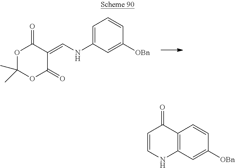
C1=C(NC=C2C(=O)OC(C)(C)OC2=O)C=C([OBn])C=C1.C12=C(C=C([OBn])C=C1)NC=CC2=O
